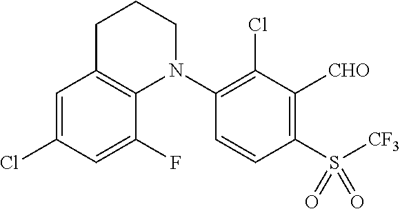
C1=C(Cl)C=C(F)C2=C1CCCN2C1=C(Cl)C([CHO])=C(S([CF3])(=O)=O)C=C1
